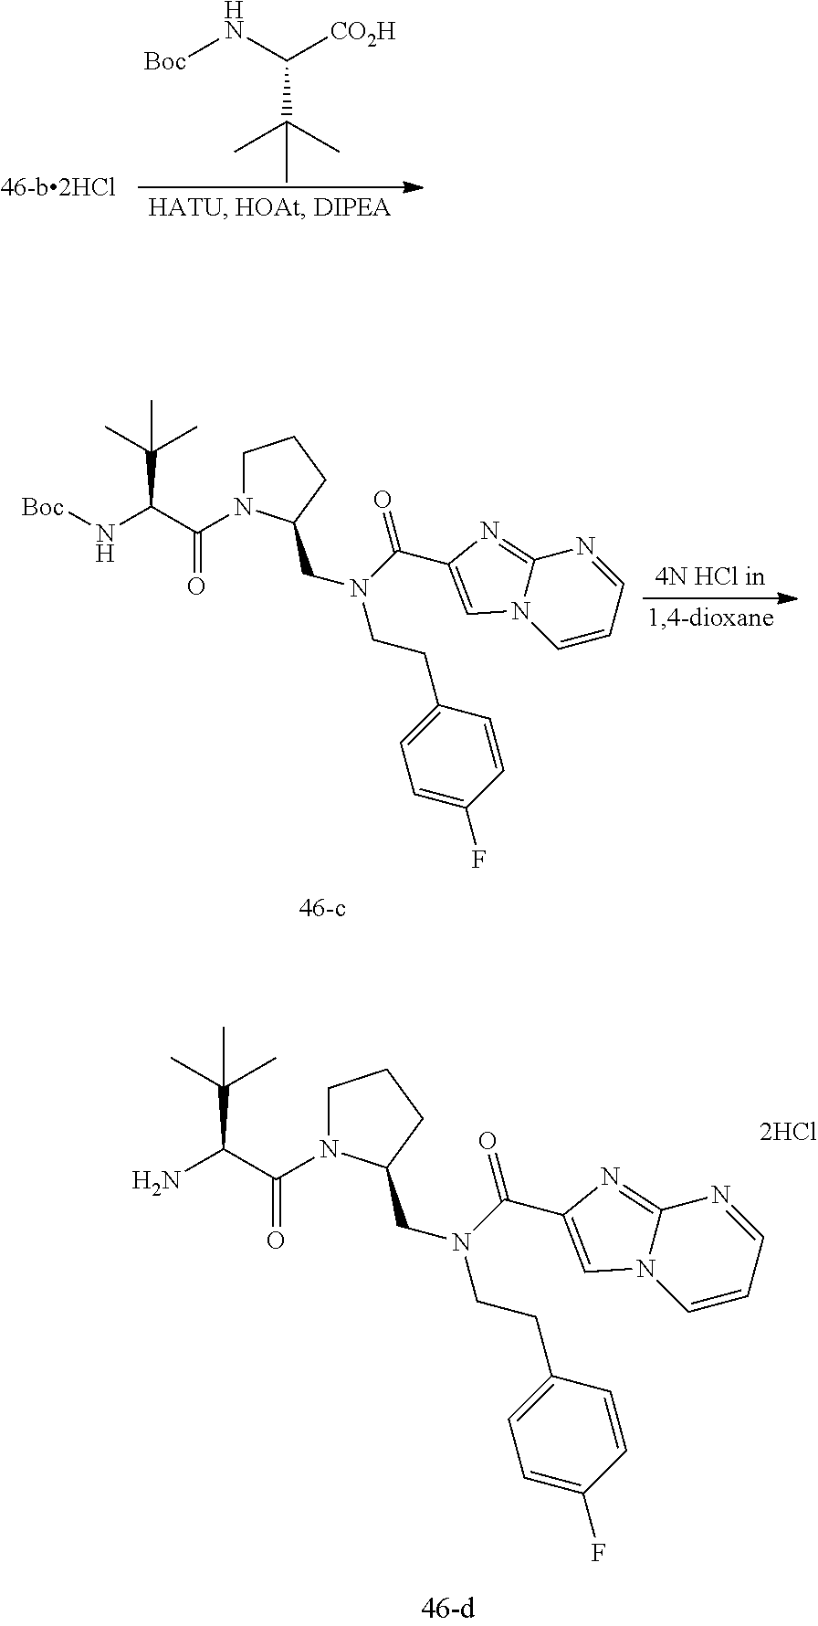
[Boc]NC([CO2H])C(C)(C)C.C1CCC(CN(CCC2=CC=C(F)C=C2)C(C2=CN3C(=N2)N=CC=C3)=O)N1C(C(N[Boc])C(C)(C)C)=O.C1CCC(CN(CCC2=CC=C(F)C=C2)C(C2=CN3C(=N2)N=CC=C3)=O)N1C(C(N)C(C)(C)C)=O
